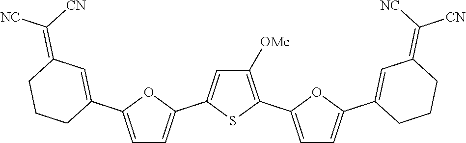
C1(C2=CC=C(C3=CC([OMe])=C(C4=CC=C(C5=CC(=C([NC])[CN])CCC5)O4)S3)O2)=CC(=C([CN])[NC])CCC1
